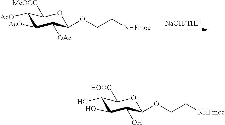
C1([AcO])C([OAc])C(OCC[NHFmoc])OC([MeOOC])C1[AcO].C1(O)C(O)C(OCC[NHFmoc])OC([HOOC])C1O
